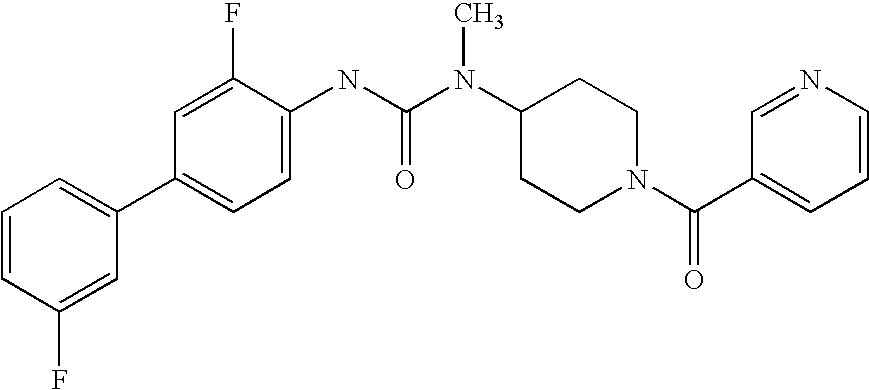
C1=CC(F)=CC(C2=CC=C(NC(N(C3CCN(C(C4=CC=CN=C4)=O)CC3)C)=O)C(F)=C2)=C1
